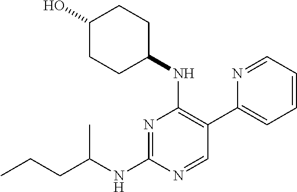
N1=C(NC(CCC)C)N=CC(C2=CC=CC=N2)=C1NC1CCC(O)CC1
